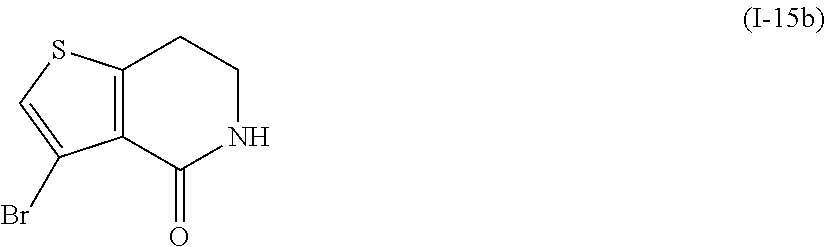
C12=C(C(=O)NCC1)C(Br)=CS2
